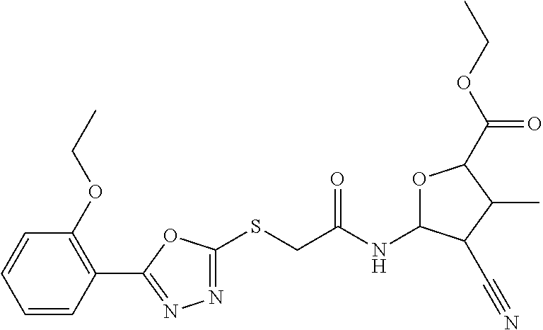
N1=C(SCC(NC2OC(C(OCC)=O)C(C)C2C#N)=O)OC(C2=C(OCC)C=CC=C2)=N1
